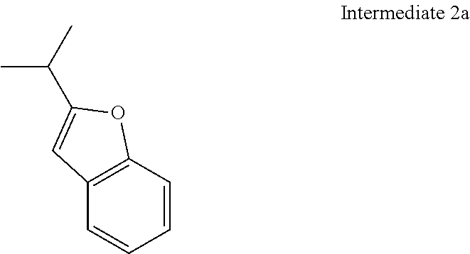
C12=C(C=CC=C1)OC(C(C)C)=C2
